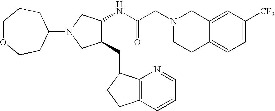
C12=CC([CF3])=CC=C1CCN(CC(NC1C(CC3C4=C(CC3)C=CC=N4)CN(C3CCOCCC3)C1)=O)C2
